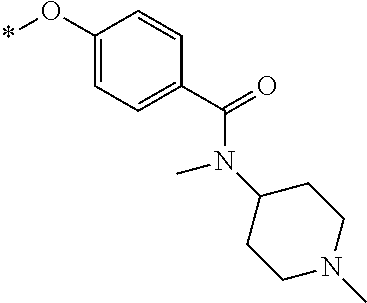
*OC1=CC=C(C(=O)N(C2CCN(C)CC2)C)C=C1
